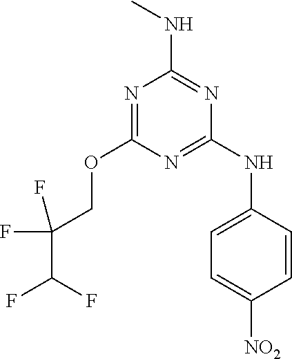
N1=C(NC2=CC=C([NO2])C=C2)N=C(NC)N=C1OCC(C(F)F)(F)F
